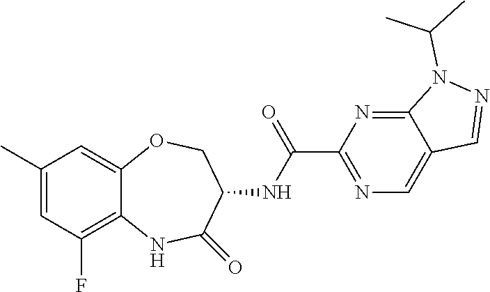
C12=CC(C)=CC(F)=C1NC(=O)C(NC(C1=NC=C3C(=N1)N(C(C)C)N=C3)=O)CO2
